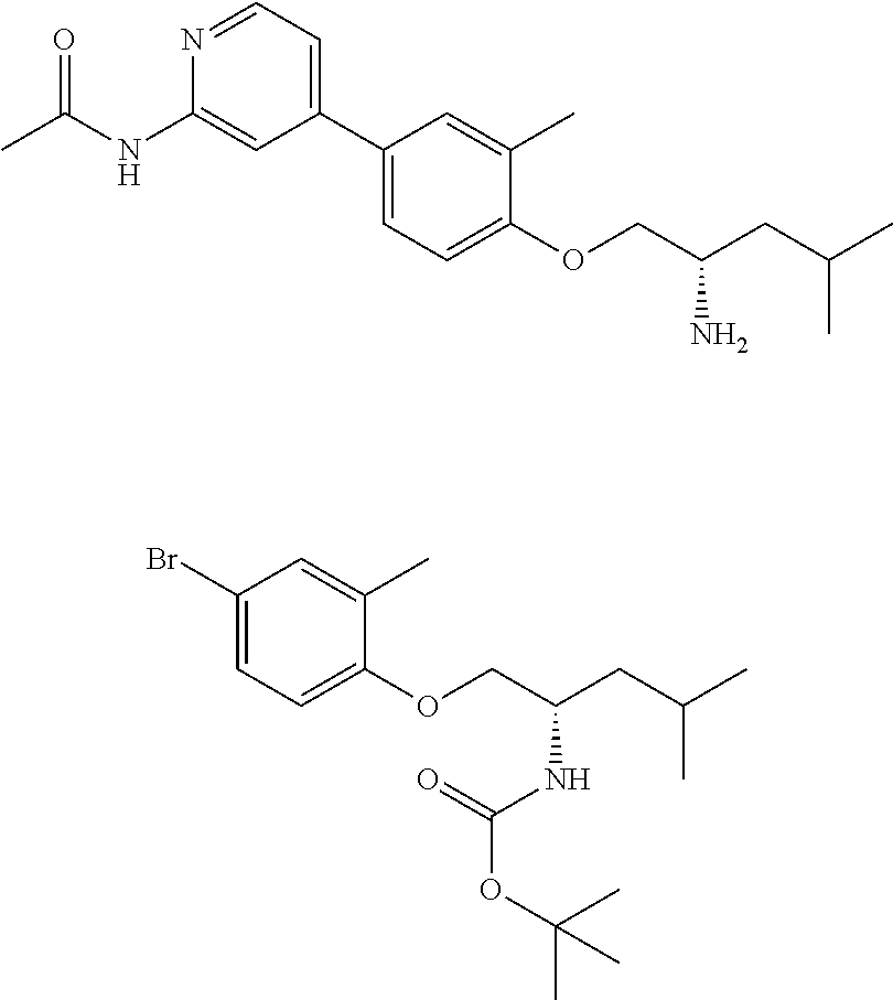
N1=CC=C(C2=CC=C(OCC(CC(C)C)N)C(C)=C2)C=C1NC(C)=O.BrC1=CC=C(OCC(CC(C)C)NC(OC(C)(C)C)=O)C(C)=C1
